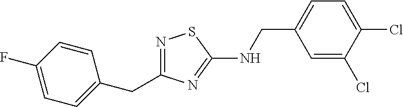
N1=C(CC2=CC=C(F)C=C2)N=C(NCC2=CC=C(Cl)C(Cl)=C2)S1
